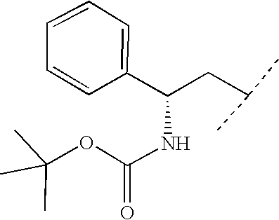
C1(C(CC(C)C)NC(OC(C)(C)C)=O)=CC=CC=C1
